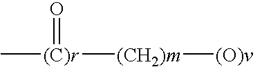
C[(C)r]([(CH2)m][(O)v])=O
